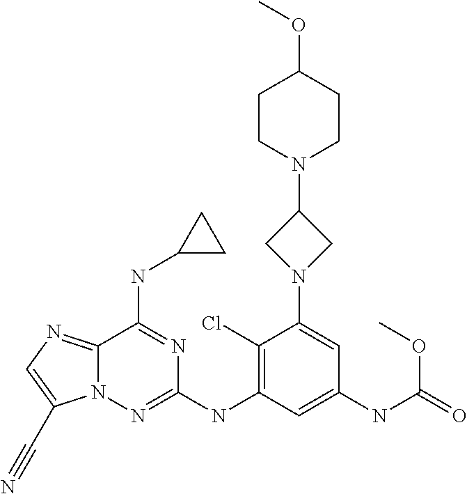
C12=NC=C(C#N)N1N=C(NC1=C(Cl)C(N3CC(N4CCC(OC)CC4)C3)=CC(NC(=O)OC)=C1)N=C2NC1CC1
